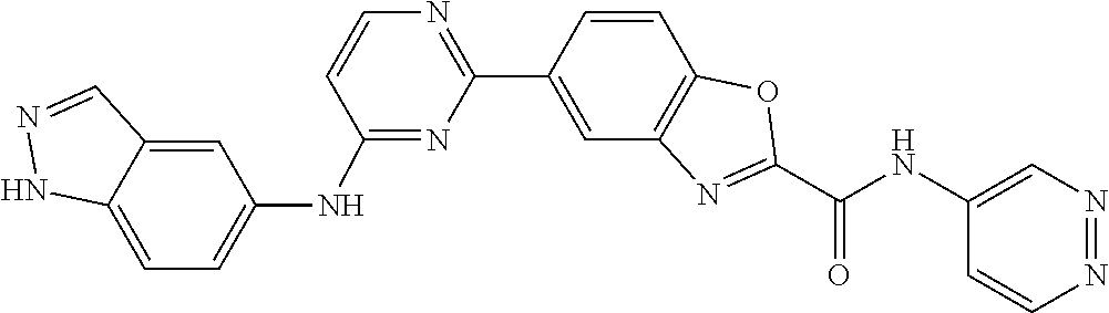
C1=CC2=C(C=C1C1=NC=CC(NC3=CC=C4NN=CC4=C3)=N1)N=C(C(=O)NC1=CN=NC=C1)O2
